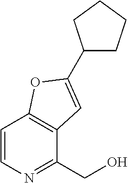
C1=CN=C(CO)C2=C1OC(C1CCCC1)=C2
